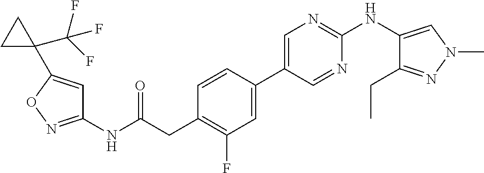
C1(NC(=O)CC2=C(F)C=C(C3=CN=C(NC4=CN(C)N=C4CC)N=C3)C=C2)=NOC(C2(C(F)(F)F)CC2)=C1
